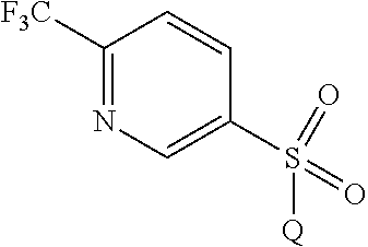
C1([F3C])=NC=C(S(=O)(=O)[Q])C=C1
